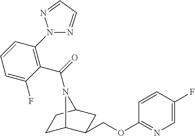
C1C2C(COC3=NC=C(F)C=C3)CC(C1)N2C(=O)C1=C(N2N=CC=N2)C=CC=C1F
